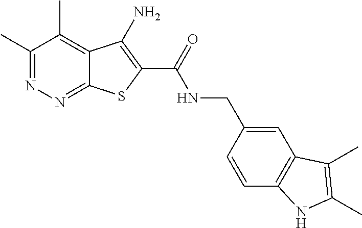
C1(C)=NN=C2C(=C1C)C(N)=C(C(=O)NCC1=CC3=C(C=C1)NC(C)=C3C)S2
